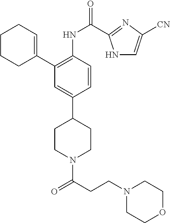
C1CCC(C2=C(NC(=O)C3=NC([CN])=CN3)C=CC(C3CCN(C(CCN4CCOCC4)=O)CC3)=C2)=CC1
